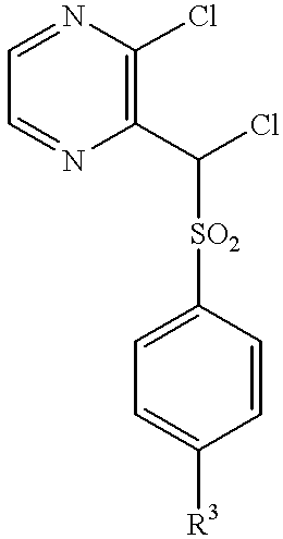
C1=C([SO2]C(Cl)C2=C(Cl)N=CC=N2)C=CC([R3])=C1
